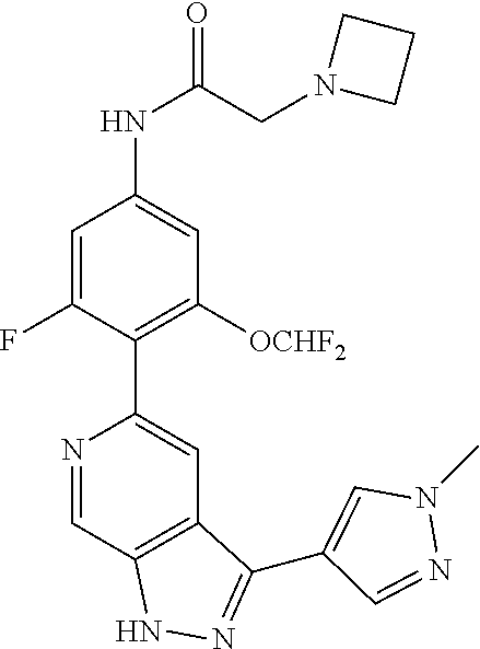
N1=CC2=C(C=C1C1=C([OCHF2])C=C(NC(=O)CN3CCC3)C=C1F)C(C1=CN(C)N=C1)=NN2
